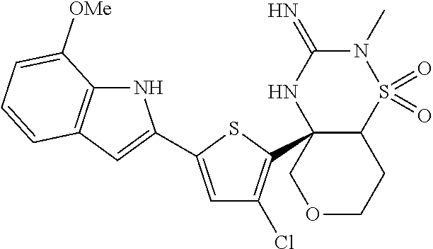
C12C(C3=C(Cl)C=C(C4=CC5=C(N4)C([OMe])=CC=C5)S3)(NC(=N)N(C)S1(=O)=O)COCC2
